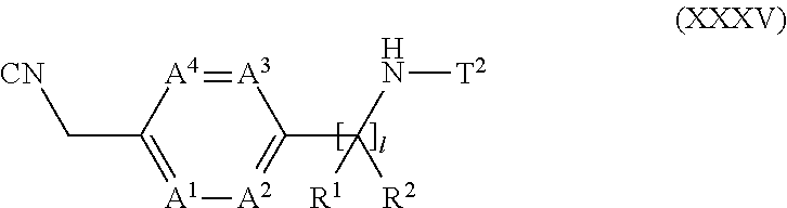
[A3]1=[A4]C(C[CN])=[A1][A2]=C1C(N[T2])([R1])[R2]
